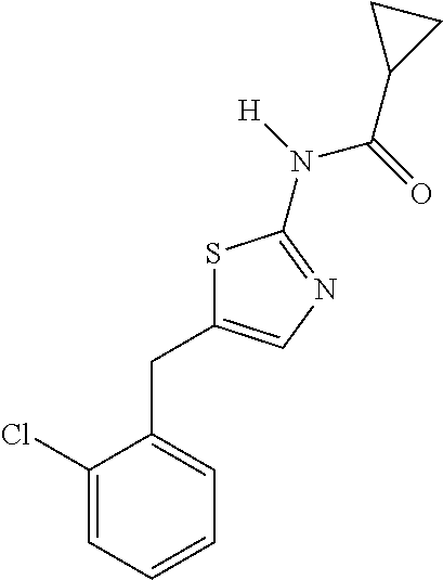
C1(Cl)=CC=CC=C1CC1=CN=C(N([H])C(=O)C2CC2)S1
